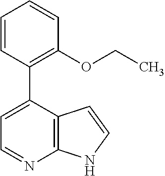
C1=C(C2=C(OCC)C=CC=C2)C2=C(N=C1)NC=C2
